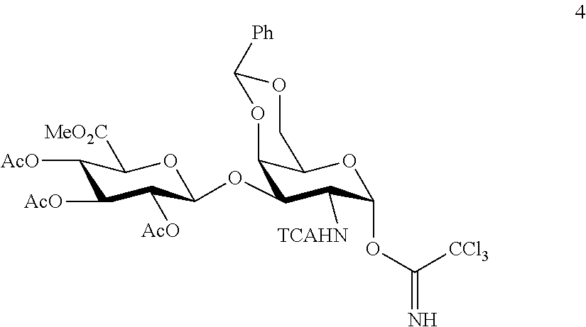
C1([AcO])C([AcO])C([AcO])C(OC2C3C(OC(OC([CCl3])=N)C2[TCAHN])COC([Ph])O3)OC1[MeO2C]
